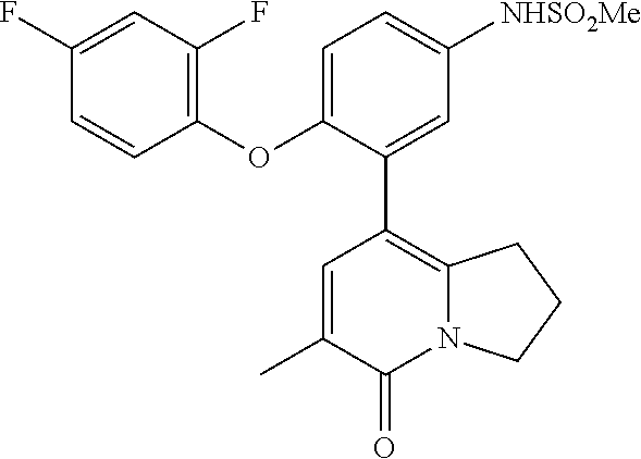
C1(C2=C3N(C(=O)C(C)=C2)CCC3)=CC([NHSO2Me])=CC=C1OC1=C(F)C=C(F)C=C1
